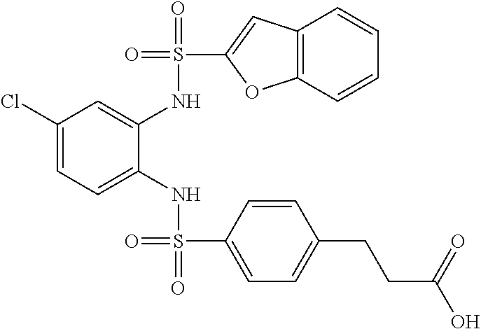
C1(Cl)=CC=C(NS(=O)(=O)C2=CC=C(CCC(O)=O)C=C2)C(NS(=O)(C2=CC3=C(O2)C=CC=C3)=O)=C1
